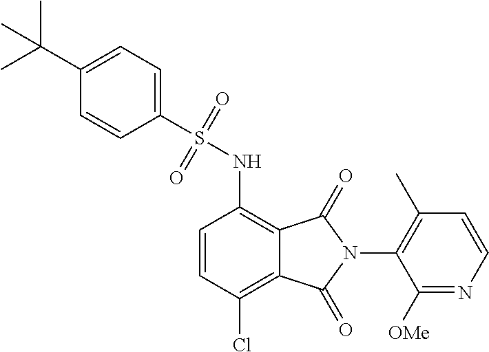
C1=CC(Cl)=C2C(=C1NS(C1=CC=C(C(C)(C)C)C=C1)(=O)=O)C(=O)N(C1=C(C)C=CN=C1[OMe])C2=O
